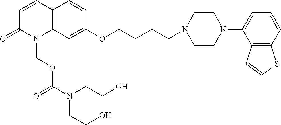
C1=CC2=C(N(COC(N(CCO)CCO)=O)C1=O)C=C(OCCCCN1CCN(C3=CC=CC4=C3C=CS4)CC1)C=C2
